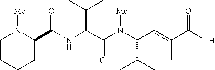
N(C(C(N(C(C(C)C)C=C(C(O)=O)C)[Me])=O)C(C)C)C(=O)C1N([Me])CCCC1
